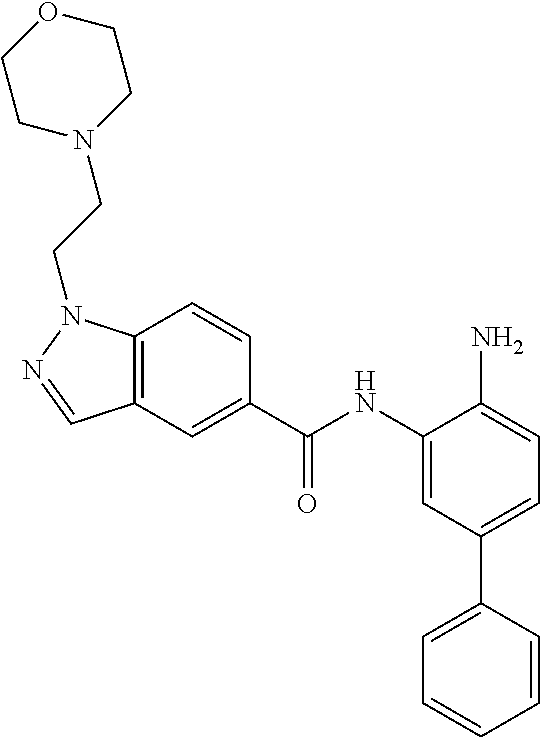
C12=C(C=CC(C(NC3=CC(C4=CC=CC=C4)=CC=C3N)=O)=C1)N(CCN1CCOCC1)N=C2
